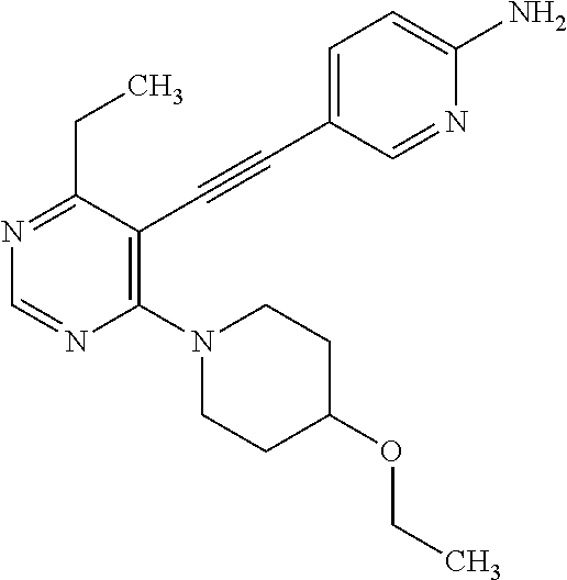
N1=C(CC)C(C#CC2=CC=C(N)N=C2)=C(N2CCC(OCC)CC2)N=C1
